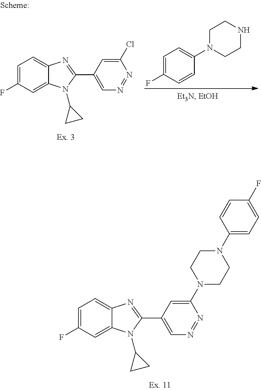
C1=C(F)C=C2C(=C1)N=C(C1=CN=NC(Cl)=C1)N2C1CC1.C1=C(F)C=CC(N2CCNCC2)=C1.C1=C(F)C=C2C(=C1)N=C(C1=CN=NC(N3CCN(C4=CC=C(F)C=C4)CC3)=C1)N2C1CC1
